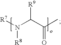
[R9]C(C(C)=O)N([R7])[R8]
